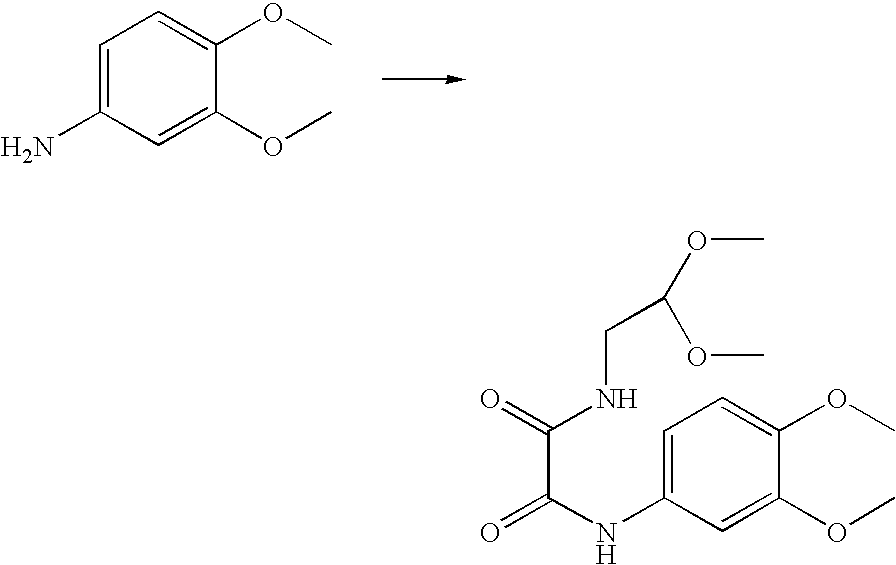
C1=C(N)C=C(OC)C(OC)=C1.C1=C(NC(=O)C(=O)NCC(OC)OC)C=C(OC)C(OC)=C1
